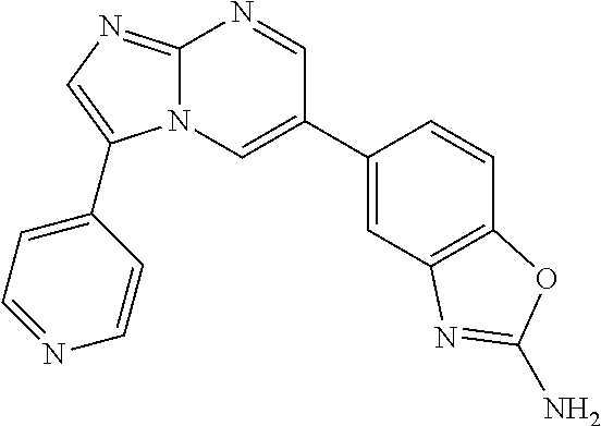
C12=NC=C(C3=CC=NC=C3)N1C=C(C1=CC3=C(C=C1)OC(N)=N3)C=N2
